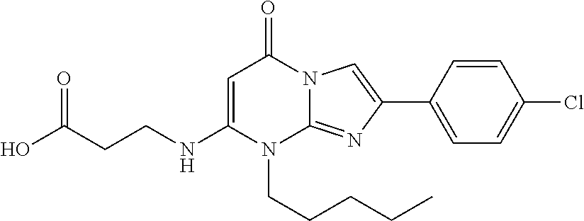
N(C1=CC(=O)N2C(=NC(C3=CC=C(Cl)C=C3)=C2)N1CCCCC)CCC(O)=O
